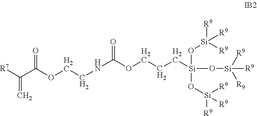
O([Si]([R9])([R9])[R9])[Si](O[Si]([R9])([R9])[R9])(O[Si]([R9])([R9])[R9])CCCOC(NCCOC(C([R7])=C)=O)=O
